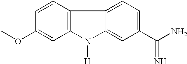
C12=C(C=CC(OC)=C1)C1=CC=C(C(=N)N)C=C1N2[H]
